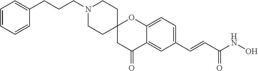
C1=CC=CC(CCCN2CCC3(CC2)CC(=O)C2=CC(C=CC(NO)=O)=CC=C2O3)=C1
